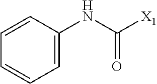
C1=CC(NC([X1])=O)=CC=C1
